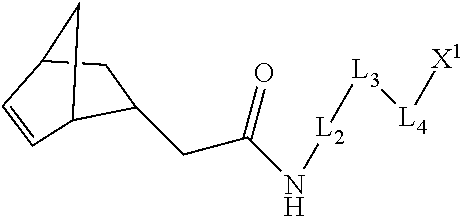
C1(CC(N[L2][L3][L4][X1])=O)C2C=CC(C1)C2
